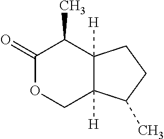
C1(=O)OCC2([H])C([H])(C1C)CCC2C
